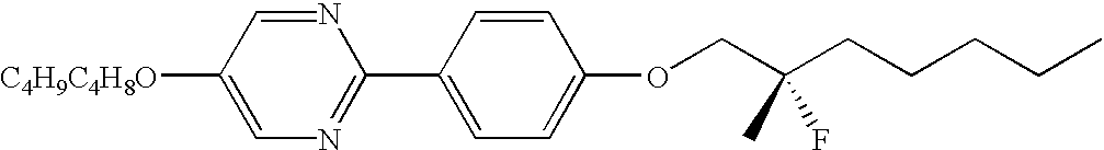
C1([C4H9C4H8O])=CN=C(C2=CC=C(OCC(CCCCC)(C)F)C=C2)N=C1
